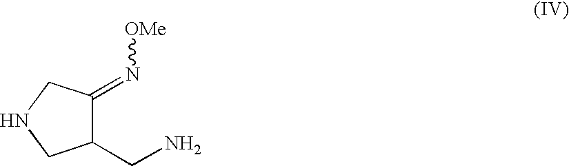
C1(CN)C(=N[OMe])CNC1
